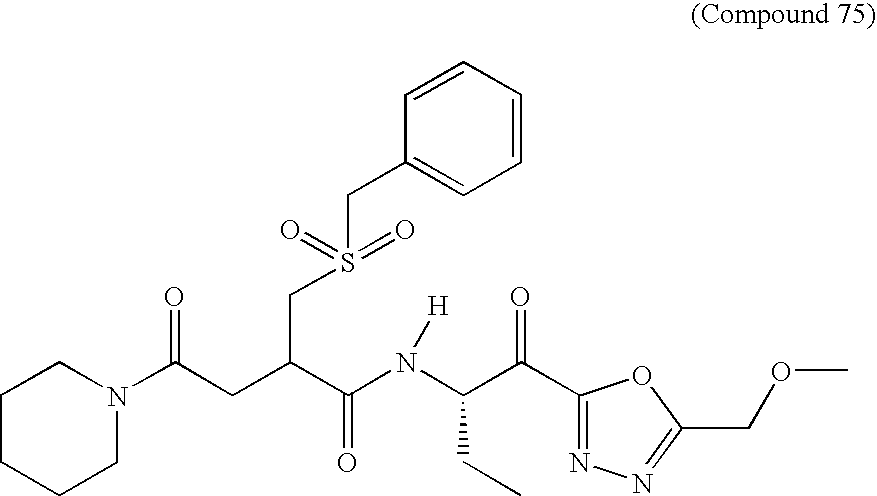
C1CCCN(C(CC(C(N(C(C(=O)C2=NN=C(COC)O2)CC)[H])=O)CS(CC2=CC=CC=C2)(=O)=O)=O)C1
